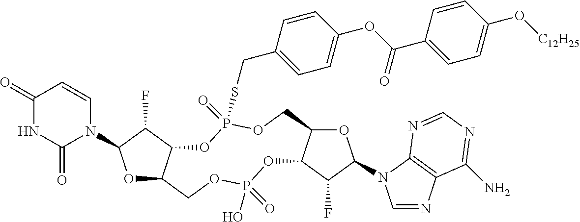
O1C2C(C(F)C1N1C=CC(=O)NC1=O)OP(=O)(SCC1=CC=C(OC(C3=CC=C(O[C12H25])C=C3)=O)C=C1)OCC1C(OP(O)(=O)OC2)C(F)C(N2C=NC3=C2N=CN=C3N)O1
